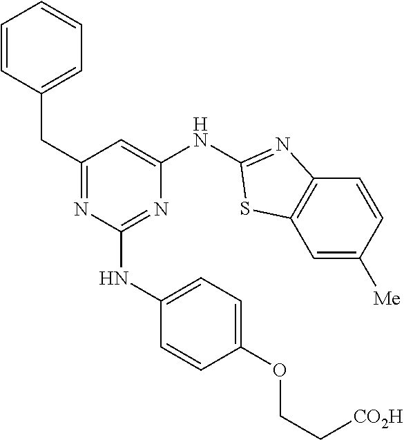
C1=C([Me])C=CC2=C1SC(NC1=CC(CC3=CC=CC=C3)=NC(NC3=CC=C(OCC[CO2H])C=C3)=N1)=N2
